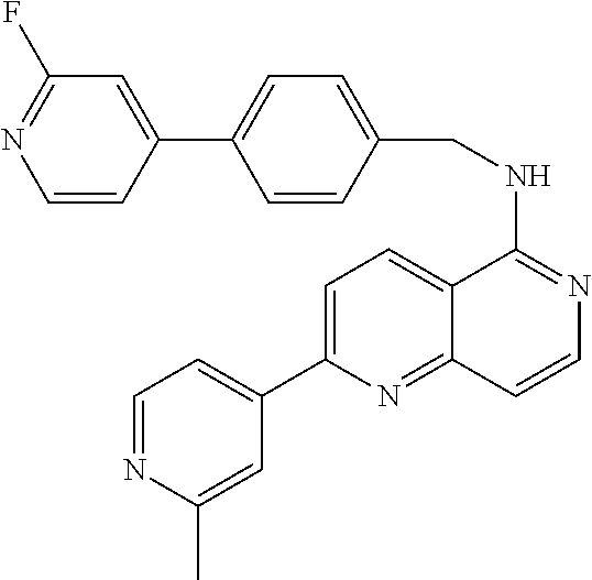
C12=CC=C(C3=CC=NC(C)=C3)N=C1C=CN=C2NCC1=CC=C(C2=CC(F)=NC=C2)C=C1
